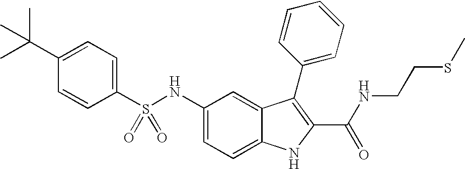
C1(C(C)(C)C)=CC=C(S(NC2=CC=C3C(=C2)C(C2=CC=CC=C2)=C(C(NCCSC)=O)N3)(=O)=O)C=C1
